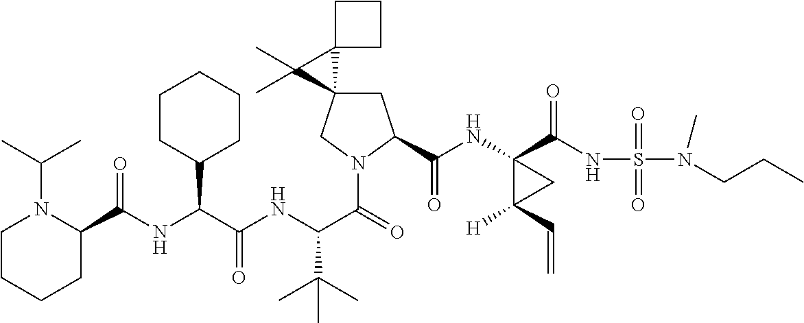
C(NC(C(NC(C(=O)N1CC2(CC1C(=O)NC1(C(=O)NS(=O)(=O)N(CCC)C)C([H])(C=C)C1)C1(C2(C)C)CCC1)C(C)(C)C)=O)C1CCCCC1)(=O)C1N(C(C)C)CCCC1
